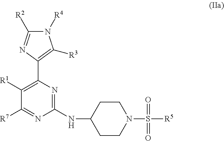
C1([R7])=NC(NC2CCN(S([R5])(=O)=O)CC2)=NC(C2=C([R3])N([R4])C([R2])=N2)=C1[R1]
